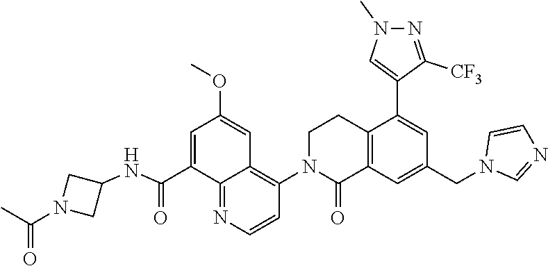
C1(NC(C2=CC(OC)=CC3=C(N4C(=O)C5=C(CC4)C(C4=CN(C)N=C4[CF3])=CC(CN4C=NC=C4)=C5)C=CN=C23)=O)CN(C(C)=O)C1
